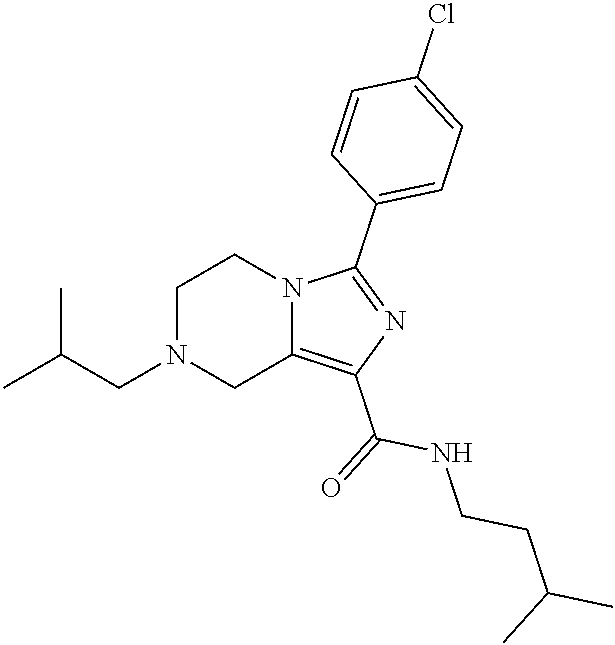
C1N(CC(C)C)CC2=C(C(=O)NCCC(C)C)N=C(C3=CC=C(Cl)C=C3)N2C1
